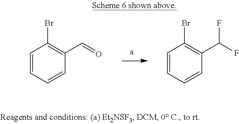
C1=CC=CC(C=O)=C1Br.C1=CC=CC(C(F)F)=C1Br
